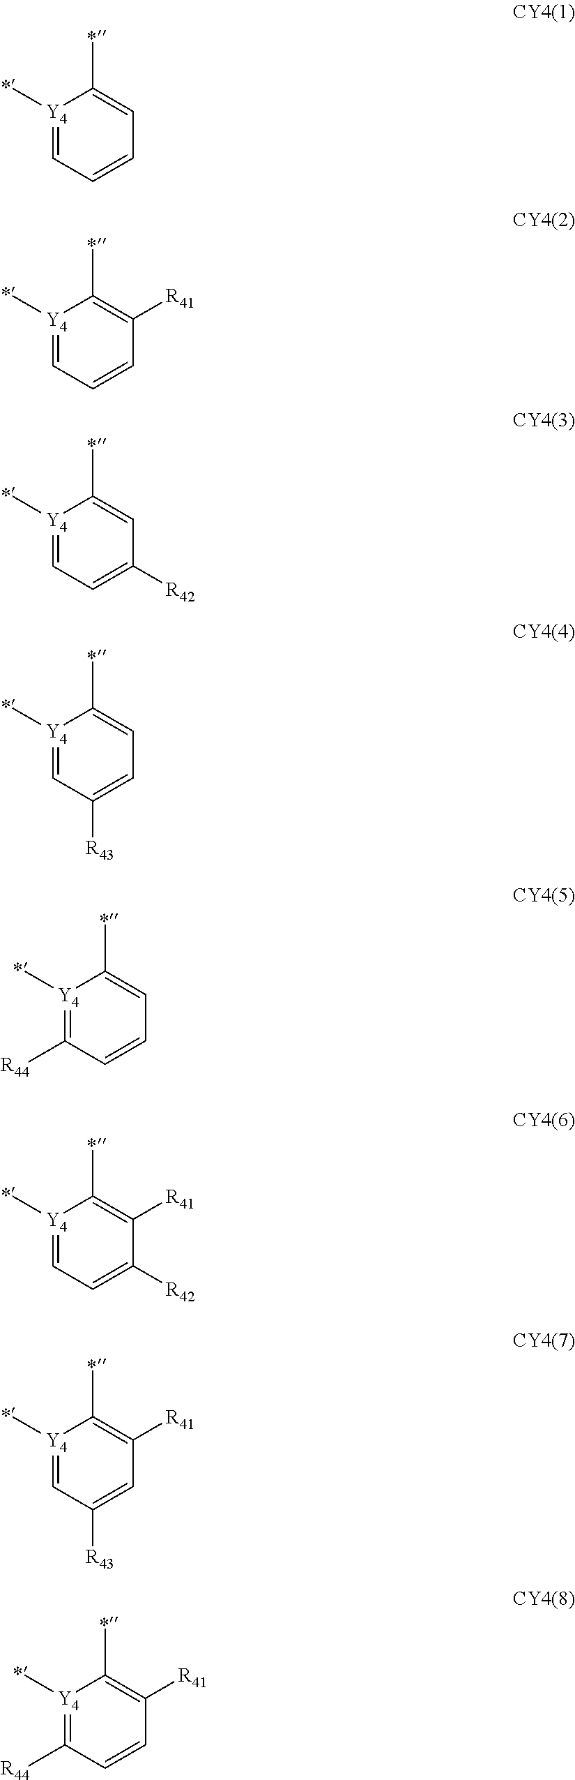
[Y4]1(C)=CC=CC=C1C.[Y4]1(C)=CC=CC([R41])=C1C.[Y4]1(C)=CC=C([R42])C=C1C.[Y4]1(C)=CC([R43])=CC=C1C.[Y4]1(C)=C([R44])C=CC=C1C.[Y4]1(C)=CC=C([R42])C([R41])=C1C.[Y4]1(C)=CC([R43])=CC([R41])=C1C.[Y4]1(C)=C([R44])C=CC([R41])=C1C
